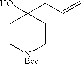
C1C[NBoc]CCC1(O)CC=C
